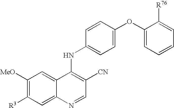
C1([MeO])=C([R3])C=C2C(=C1)C(NC1=CC=C(OC3=CC=CC=C3[R76])C=C1)=C([CN])C=N2
